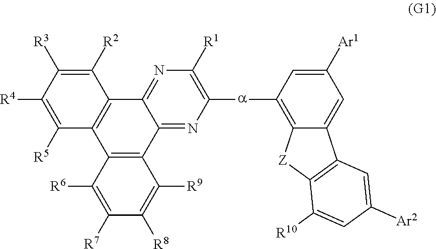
C1([R4])=C([R5])C2=C(C([R2])=C1[R3])C1=NC([R1])=C([a]C3=C4C(=CC([Ar1])=C3)C3=C([Z]4)C([R10])=CC([Ar2])=C3)N=C1C1=C2C([R6])=C([R7])C([R8])=C1[R9]
